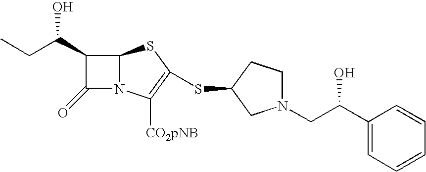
C12N(C([CO2pNB])=C(SC3CN(CC(C4=CC=CC=C4)O)CC3)S1)C(=O)C2C(CC)O
